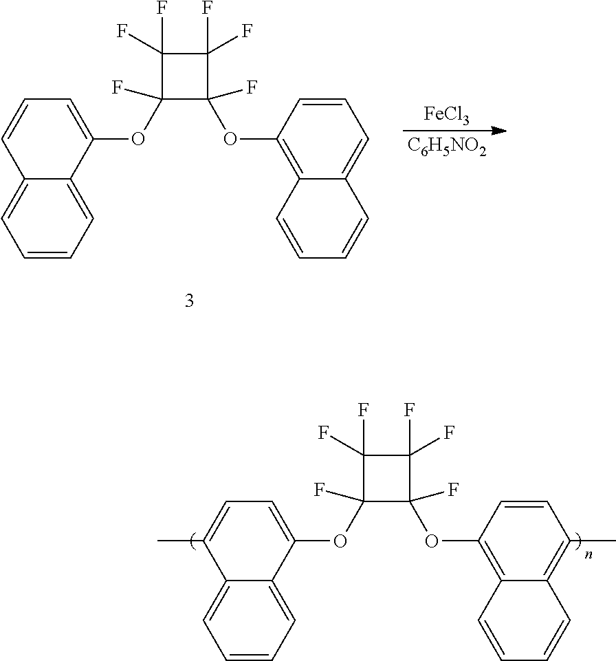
C1=CC=C2C(=C1)C=CC=C2OC1(F)C(OC2=C3C(=CC=C2)C=CC=C3)(F)C(F)(F)C1(F)F.[FeCl3].[C6H5NO2].C1=CC=C2C(=C1)C(C)=CC=C2OC1(F)C(OC2=C3C(=C(C)C=C2)C=CC=C3)(F)C(F)(F)C1(F)F
